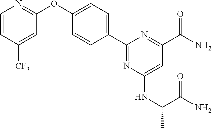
C1=CC([CF3])=CC(OC2=CC=C(C3=NC(NC(C(=O)N)C)=CC(C(N)=O)=N3)C=C2)=N1
